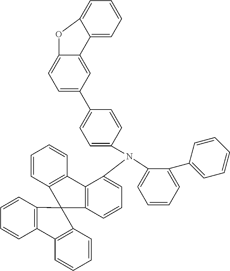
C1=CC=C(N(C2=CC=CC3=C2C2=C(C=CC=C2)C32C3=C(C=CC=C3)C3=C2C=CC=C3)C2=CC=C(C3=CC=C4C(=C3)C3=CC=CC=C3O4)C=C2)C(C2=CC=CC=C2)=C1
